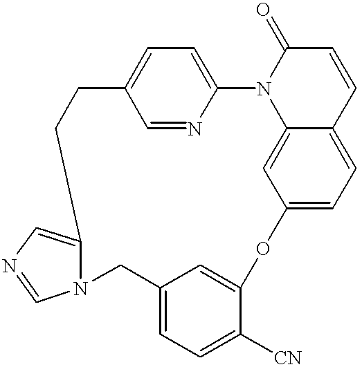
C12=CC3=CC=C1C=CC(=O)N2C1=CC=C(C=N1)CCC1=CN=CN1CC1=CC=C([CN])C(=C1)O3
